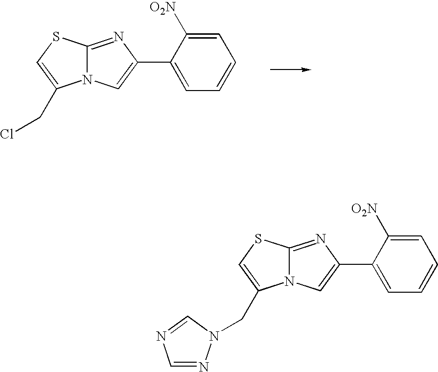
C(C1=CSC2=NC(C3=CC=CC=C3[O2N])=CN21)Cl.C(C1=CSC2=NC(C3=CC=CC=C3[O2N])=CN21)N1N=CN=C1
